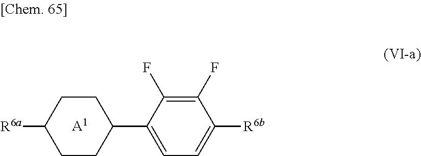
C1(F)=C(F)C(C2CCC([R6a])CC2)=CC=C1[R6b].[A1]
